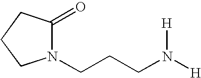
C1CN(CCCN([H])[H])C(=O)C1
